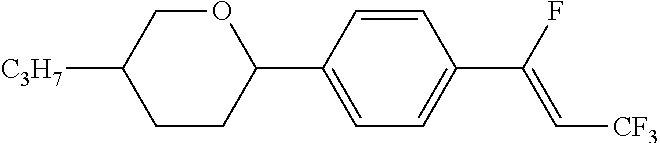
C1CC(C2=CC=C(C(F)=C[CF3])C=C2)OCC1[C3H7]
